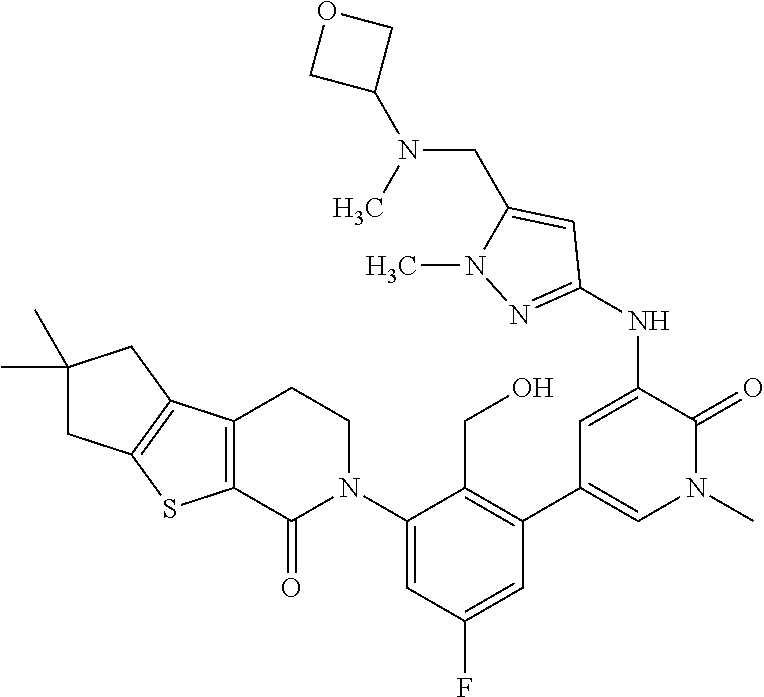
N(C1=CC(C2=C(CO)C(N3CCC4=C(C3=O)SC3=C4CC(C)(C)C3)=CC(F)=C2)=CN(C)C1=O)C1=NN(C)C(CN(C)C2COC2)=C1
